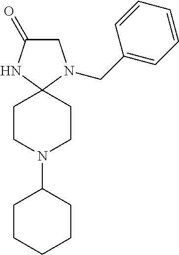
C1C(=O)NC2(N1CC1=CC=CC=C1)CCN(C1CCCCC1)CC2
